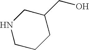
N1CCCC(CO)C1
